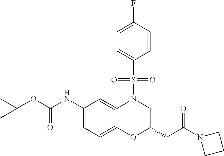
C1(NC(OC(C)(C)C)=O)=CC=C2C(=C1)N(S(C1=CC=C(F)C=C1)(=O)=O)CC(CC(=O)N1CCC1)O2
